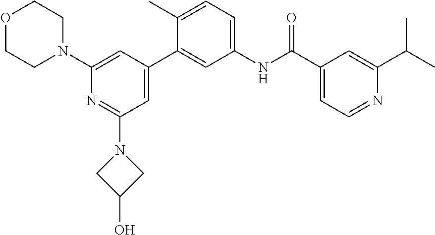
C1(N2CCOCC2)=CC(C2=CC(NC(C3=CC=NC(C(C)C)=C3)=O)=CC=C2C)=CC(N2CC(O)C2)=N1
